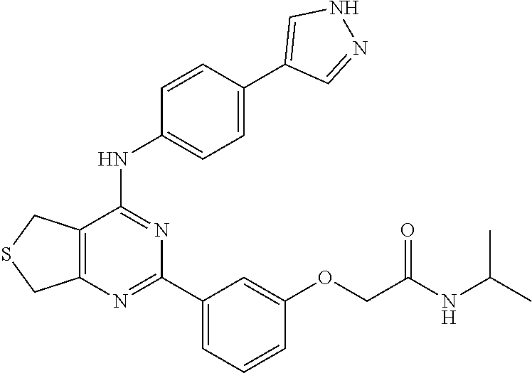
O(CC(NC(C)C)=O)C1=CC(C2=NC3=C(C(NC4=CC=C(C5=CNN=C5)C=C4)=N2)CSC3)=CC=C1
